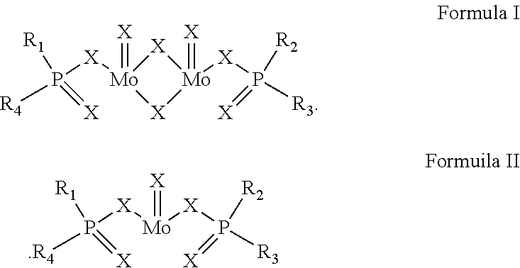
[Mo]1([X]P(=[X])([R4])[R1])(=[X])[X][Mo]([X]P(=[X])([R3])[R2])(=[X])[X]1.[Mo]([X]P(=[X])([R3])[R2])([X]P(=[X])([.R4])[R1])=[X]
